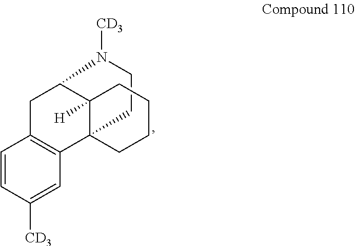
C1CN([CD3])C2C3([H])C1(C1=C(C=CC([CD3])=C1)C2)CCCC3
